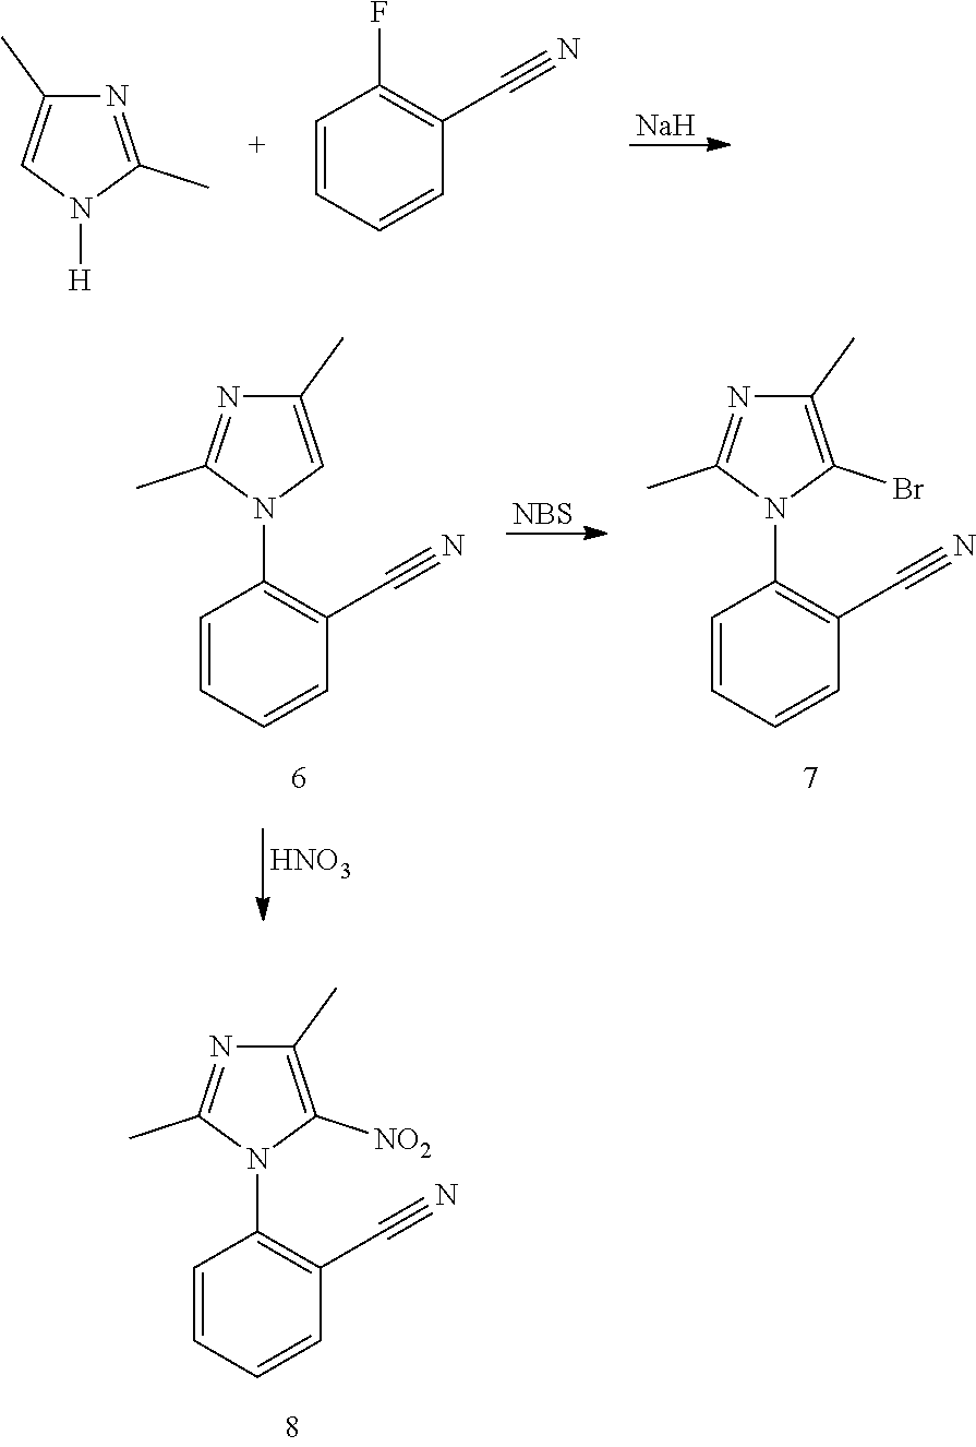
N1=C(C)N(C2=C(C#N)C=CC=C2)C([NO2])=C1C.[Na].C1=CC=CC(C#N)=C1F.C1(C)=CN([H])C(C)=N1.[NBS].N1=C(C)N(C2=C(C#N)C=CC=C2)C=C1C.N1=C(C)N(C2=C(C#N)C=CC=C2)C(Br)=C1C.[HNO3]
